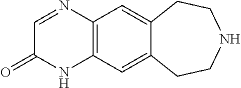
C1(=O)C=NC2=C(N1)C=C1C(=C2)CCNCC1
